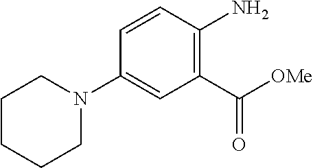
C1(C([OMe])=O)=C(N)C=CC(N2CCCCC2)=C1
